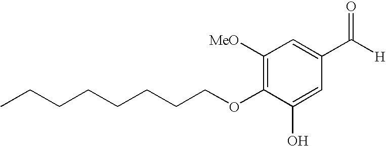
CCCCCCCCOC1=C([MeO])C=C(C([H])=O)C=C1O
